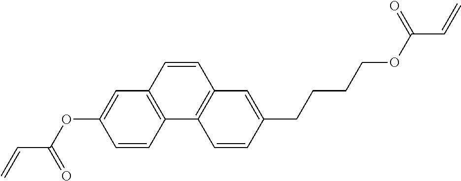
C12=C(C=C(OC(C=C)=O)C=C1)C=CC1=C2C=CC(CCCCOC(C=C)=O)=C1
